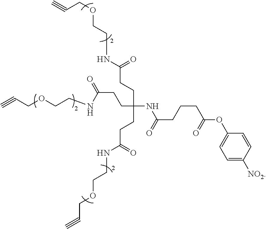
C#CCOCCNC(CCC(NC(CCCC(OC1=CC=C([NO2])C=C1)=O)=O)(CCC(NCCOCC#C)=O)CCC(NCCOCC#C)=O)=O
